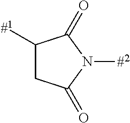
N1([#2])C(=O)C([#1])CC1=O
